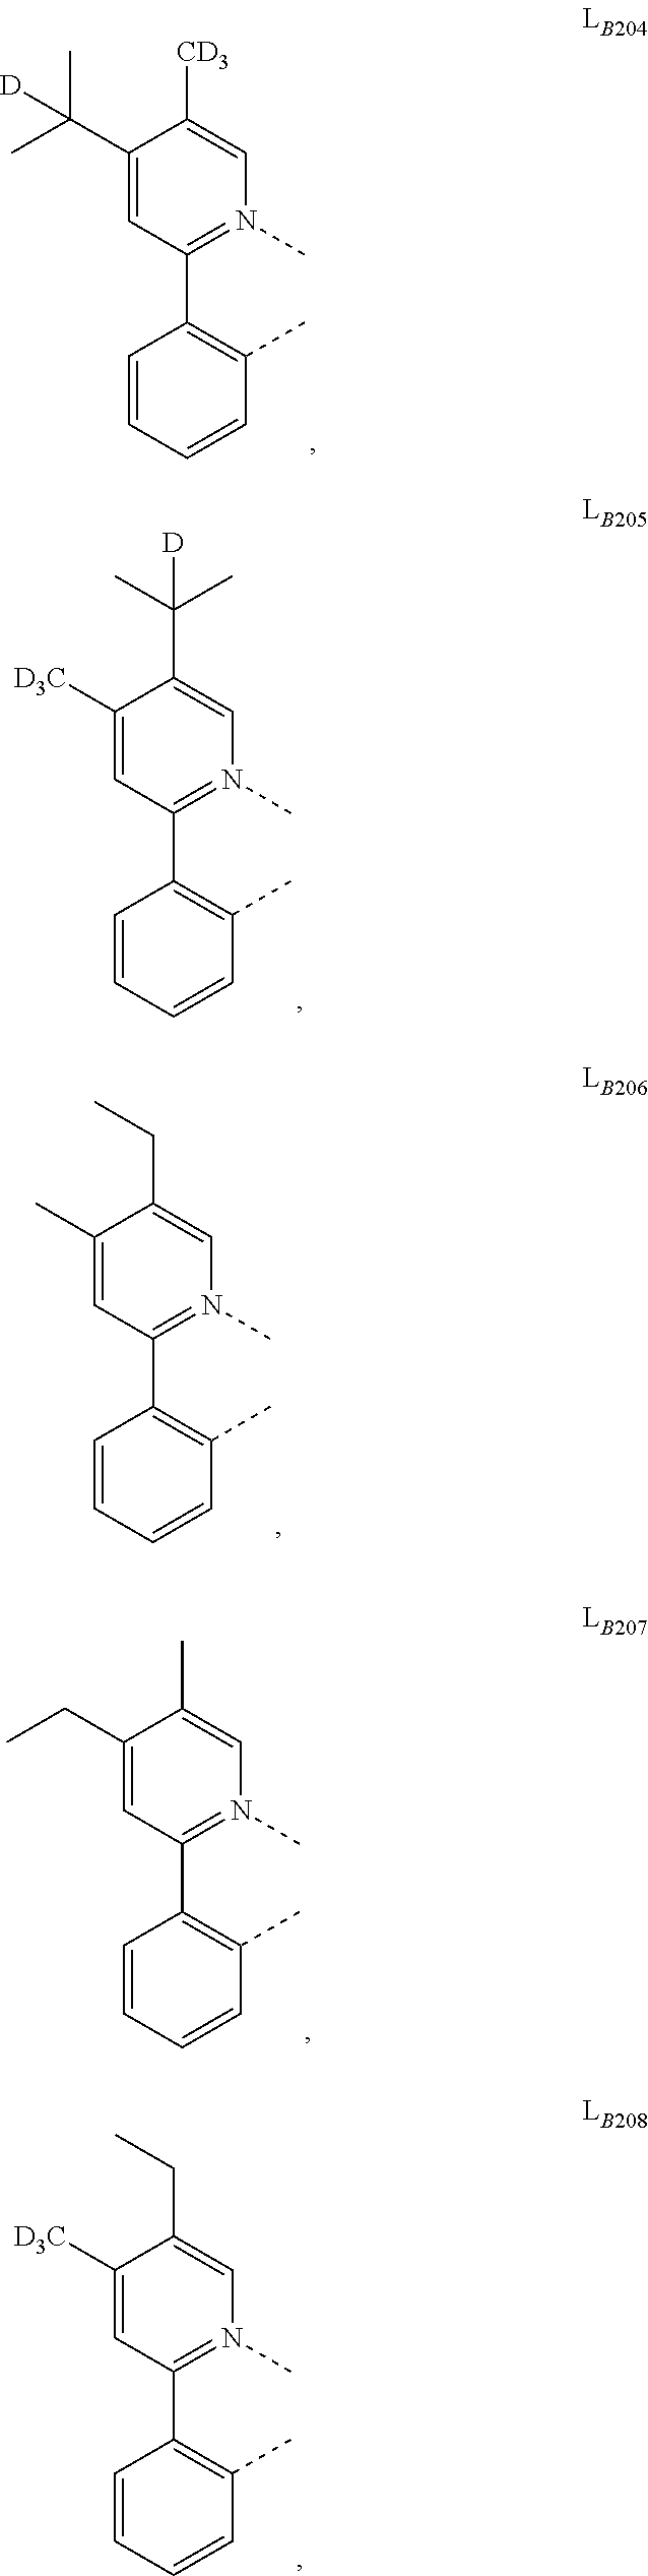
C1(C(C)(C)[D])=CC(C2=C(C)C=CC=C2)=N(C)C=C1[CD3].C1([D3C])=CC(C2=C(C)C=CC=C2)=N(C)C=C1C(C)(C)[D].C1(C)=CC(C2=C(C)C=CC=C2)=N(C)C=C1CC.C1(CC)=CC(C2=C(C)C=CC=C2)=N(C)C=C1C.C1([D3C])=CC(C2=C(C)C=CC=C2)=N(C)C=C1CC
